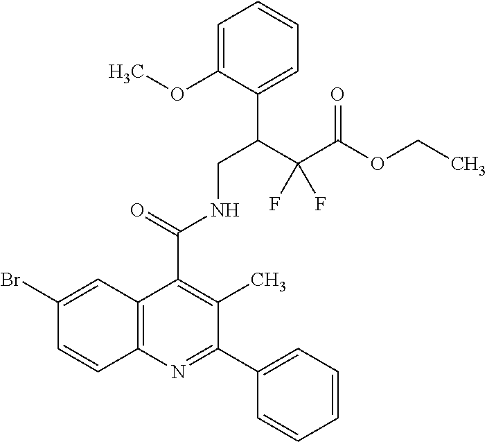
C1=C(OC)C(C(C(C(OCC)=O)(F)F)CNC(C2=C(C)C(C3=CC=CC=C3)=NC3=C2C=C(Br)C=C3)=O)=CC=C1
